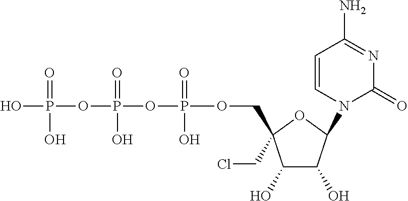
C1(O)C(O)C(N2C(=O)N=C(N)C=C2)OC1(COP(OP(OP(O)(=O)O)(=O)O)(=O)O)CCl
